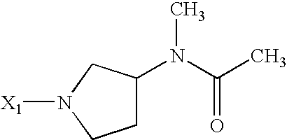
[X1]N1CCC(N(C(C)=O)C)C1
